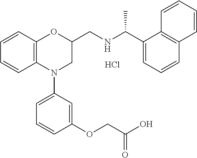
C1=CC2=C(C=C1)N(C1=CC=CC(OCC(O)=O)=C1)CC(CNC(C1=CC=CC3=C1C=CC=C3)C)O2.Cl
